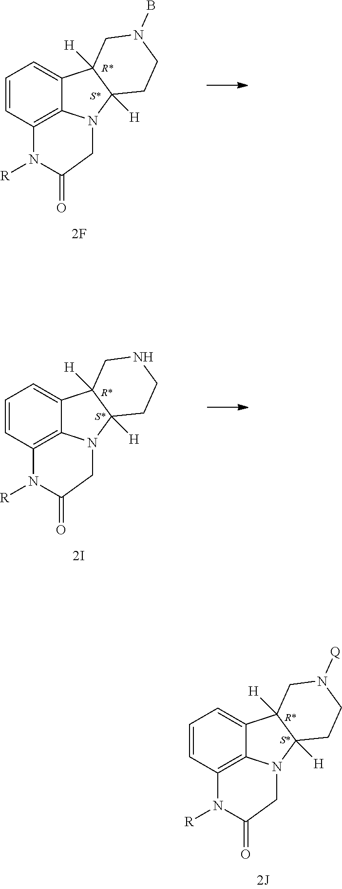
C1=CC2=C3C(=C1)C1([H])C([H])(N3CC(=O)N2[R])CCN(B)C1.C1=CC2=C3C(=C1)C1([H])C([H])(N3CC(=O)N2[R])CCNC1.C1=CC2=C3C(=C1)C1([H])C([H])(N3CC(=O)N2[R])CCN([Q])C1
